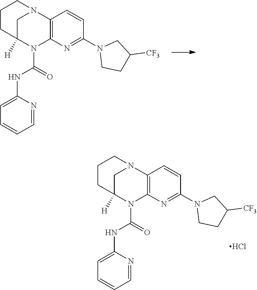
C12=C(N=C(N3CCC([CF3])C3)C=C1)N(C(=O)NC1=CC=CC=N1)C1([H])CN2CCC1.C12=C(N=C(N3CCC([CF3])C3)C=C1)N(C(=O)NC1=CC=CC=N1)C1([H])CN2CCC1.Cl
